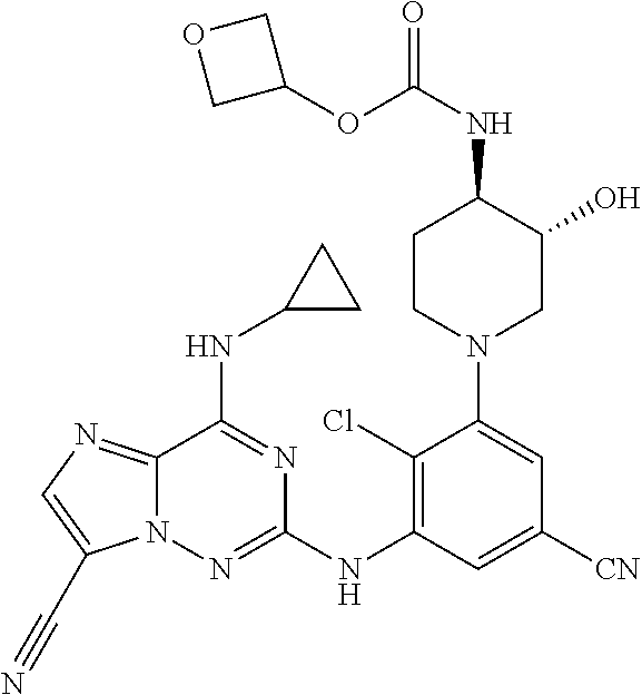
C1(Cl)=C(NC2=NN3C(=NC=C3C#N)C(NC3CC3)=N2)C=C([CN])C=C1N1CCC(NC(=O)OC2COC2)C(O)C1
